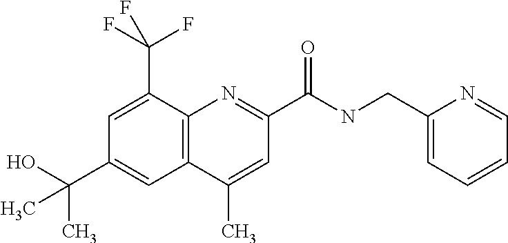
C1(C)=CC(C(=O)NCC2=CC=CC=N2)=NC2=C1C=C(C(C)(O)C)C=C2C(F)(F)F
